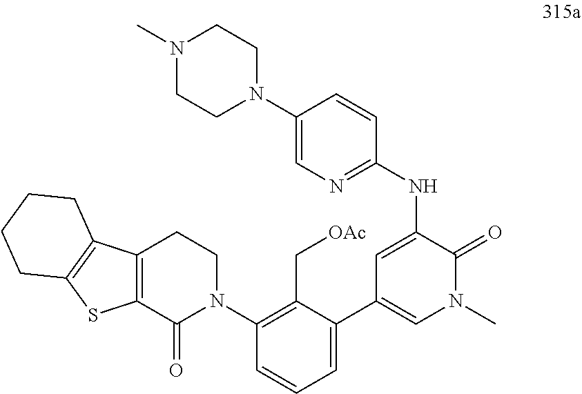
C12=C(C(=O)N(C3=C(C[OAc])C(C4=CN(C)C(=O)C(NC5=NC=C(N6CCN(C)CC6)C=C5)=C4)=CC=C3)CC1)SC1=C2CCCC1
